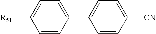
C1=CC(C2=CC=C([CN])C=C2)=CC=C1[R51]
